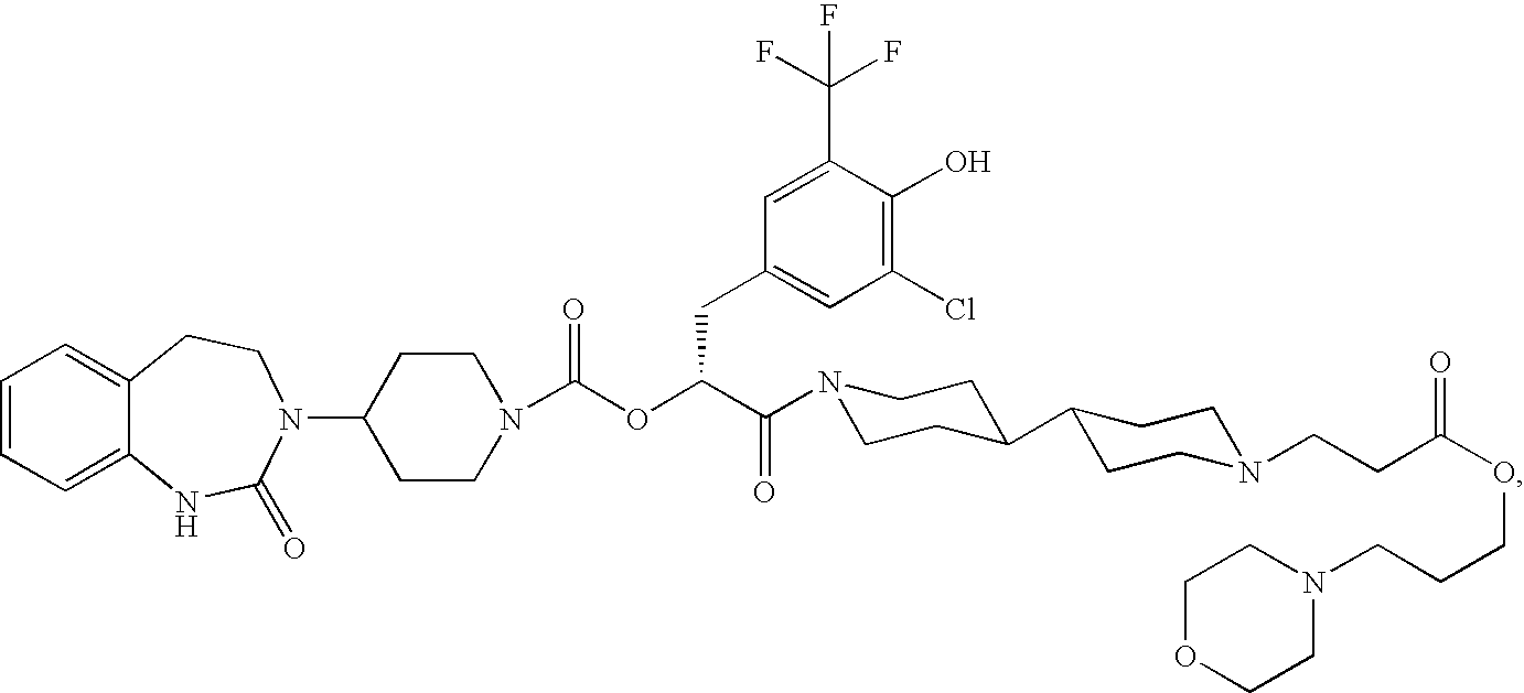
C1=CC=C2C(=C1)CCN(C1CCN(C(OC(C(=O)N3CCC(C4CCN(CCC(OCCCN5CCOCC5)=O)CC4)CC3)CC3=CC(Cl)=C(O)C(C(F)(F)F)=C3)=O)CC1)C(=O)N2
